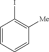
C1=CC=CC([Me])=C1I
